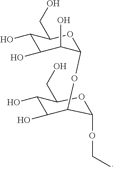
C1(O)C(O)C(O)C(OC2C(O)C(O)C(CO)OC2OCC)OC1CO
